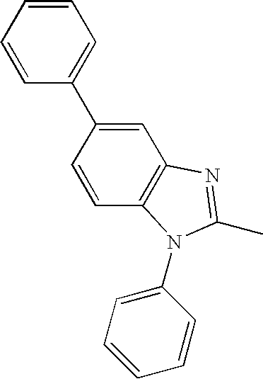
C1=CC2=C(C=C1C1=CC=CC=C1)N=C(C)N2C1=CC=CC=C1
